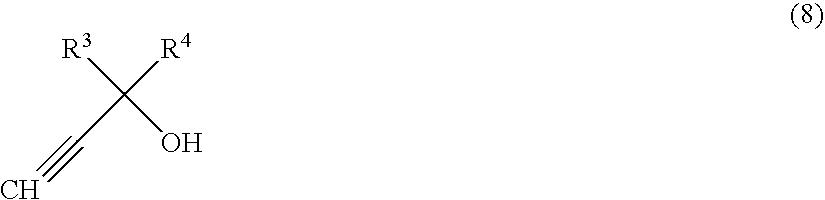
[R3]C([R4])(C#C)O
